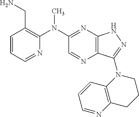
C1=CC=NC(N(C2=NC3=C(N=C2)C(N2CCCC4=C2C=CC=N4)=NN3)C)=C1CN
